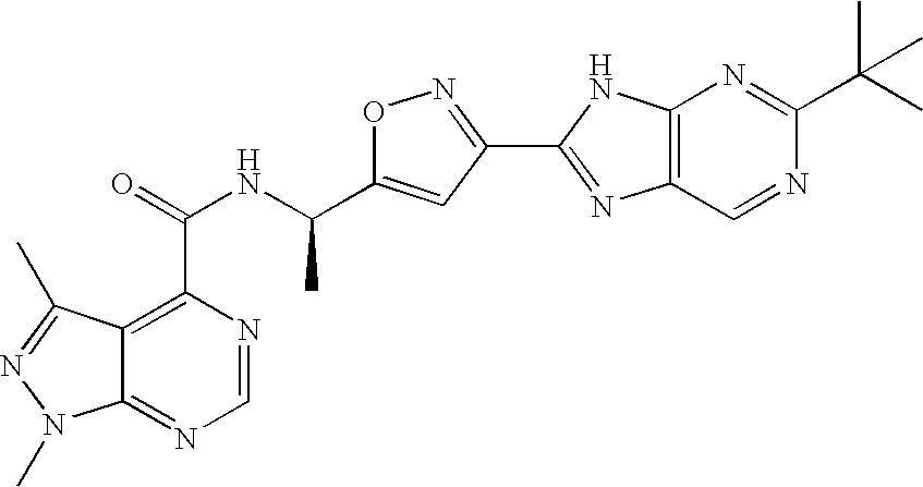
C12=NC=NC(C(=O)NC(C3=CC(C4=NC5=C(N4)N=C(C(C)(C)C)N=C5)=NO3)C)=C1C(C)=NN2C
